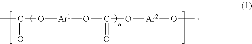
CC(O[Ar1]OC(O[Ar2]OC)=O)=O
